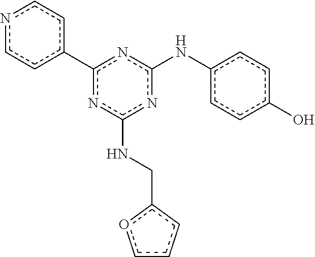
c1(-c2ccncc2)nc(NCc2occc2)nc(Nc2ccc(O)cc2)n1
